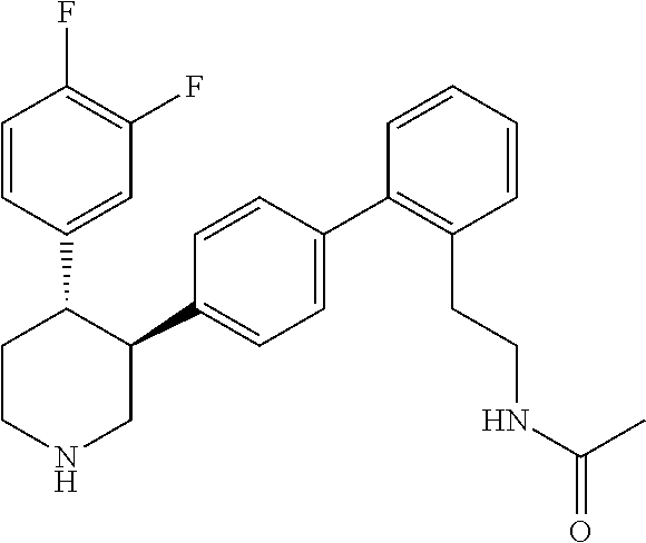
C1(C2=CC=C(C3=C(CCNC(C)=O)C=CC=C3)C=C2)C(C2=CC(F)=C(F)C=C2)CCNC1
